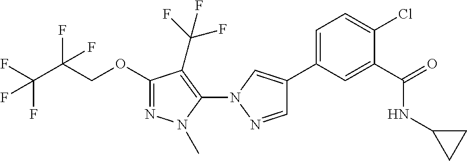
C1(OCC(C(F)(F)F)(F)F)=NN(C)C(N2N=CC(C3=CC=C(Cl)C(C(=O)NC4CC4)=C3)=C2)=C1C(F)(F)F
